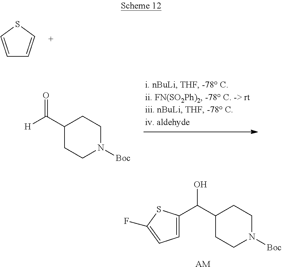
C1=CSC=C1.C1(C([H])=O)CCN([Boc])CC1.C1(C(C2=CC=C(F)S2)O)CCN([Boc])CC1.[AM]
